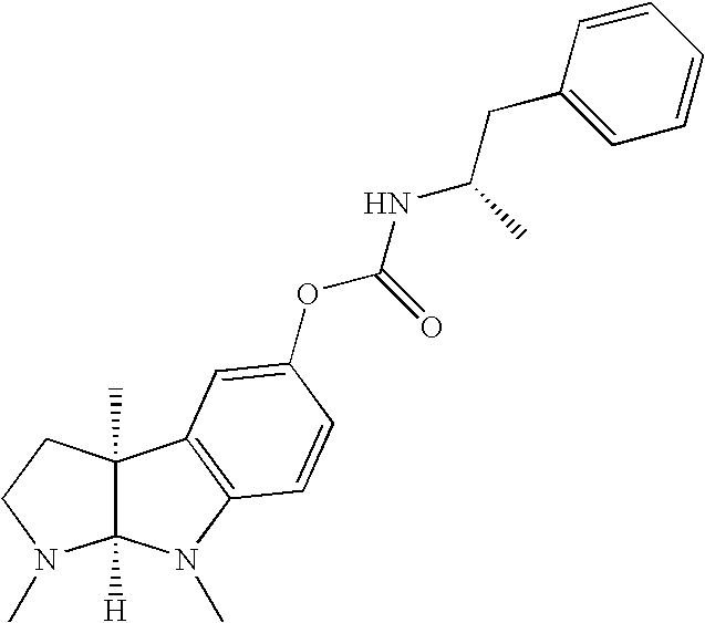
C12([H])C(C)(CCN1C)C1=C(N2C)C=CC(OC(NC(CC2=CC=CC=C2)C)=O)=C1
